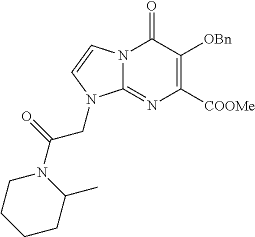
N12C(=NC([COOMe])=C([OBn])C1=O)N(CC(=O)N1CCCCC1C)C=C2
